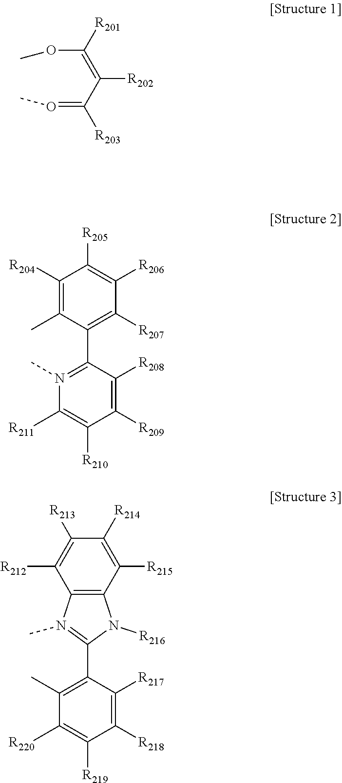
C(C(=C(OC)[R201])[R202])(=OC)[R203].C1([R204])=C(C)C(C2=N(C)C([R211])=C([R210])C([R209])=C2[R208])=C([R207])C([R206])=C1[R205].C1(C2=N(C)C3=C(N2[R216])C([R215])=C([R214])C([R213])=C3[R212])=C(C)C([R220])=C([R219])C([R218])=C1[R217]
